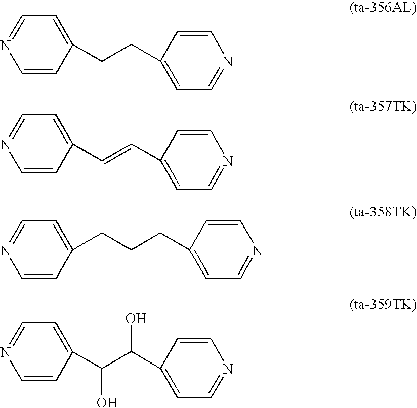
C1=CC(CCC2=CC=NC=C2)=CC=N1.C1=CC(C=CC2=CC=NC=C2)=CC=N1.C1=CC(CCCC2=CC=NC=C2)=CC=N1.C1=CC(C(C(O)C2=CC=NC=C2)O)=CC=N1
